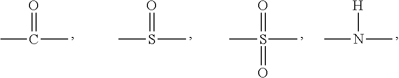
CC(=O)C.CS(=O)C.CS(=O)(C)=O.CN([H])C
